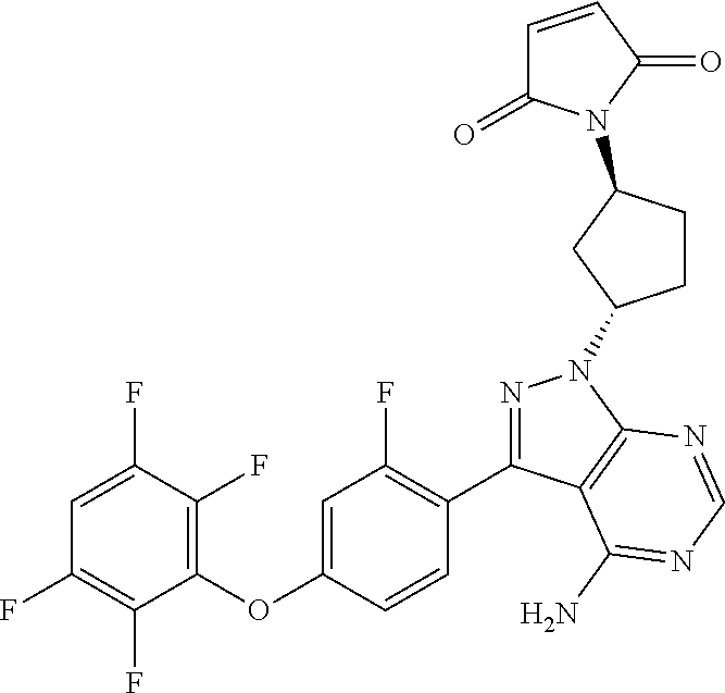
C1=C(F)C(F)=C(OC2=CC(F)=C(C3=NN(C4CCC(N5C(=O)C=CC5=O)C4)C4=C3C(N)=NC=N4)C=C2)C(F)=C1F
